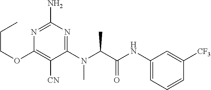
N1=C(N)N=C(N(C(C(NC2=CC=CC([CF3])=C2)=O)C)C)C([CN])=C1OCCC
